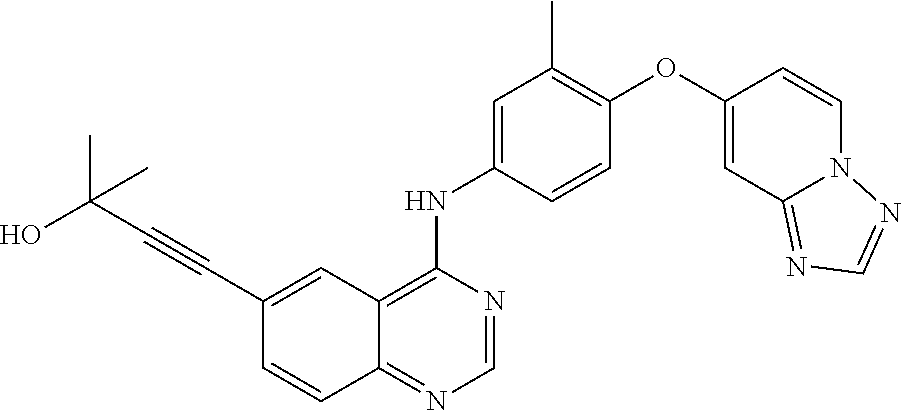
C1=CC(NC2=C3C(=NC=N2)C=CC(C#CC(C)(O)C)=C3)=CC(C)=C1OC1=CC2=NC=NN2C=C1
